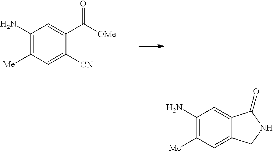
[OMe]C(C1=CC(N)=C([Me])C=C1[CN])=O.C12=CC(N)=C([Me])C=C1CNC2=O
